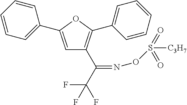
C1=C(C2=CC=CC=C2)OC(C2=CC=CC=C2)=C1C(C(F)(F)F)=NOS(=O)(=O)[C3H7]
